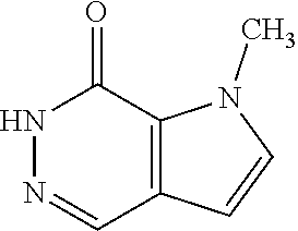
N1N=CC2=C(C1=O)N(C)C=C2
